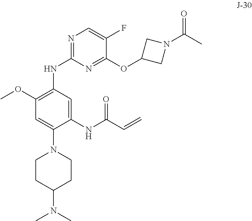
C1CC(N(C)C)CCN1C1=CC(OC)=C(NC2=NC=C(F)C(OC3CN(C(C)=O)C3)=N2)C=C1NC(C=C)=O
